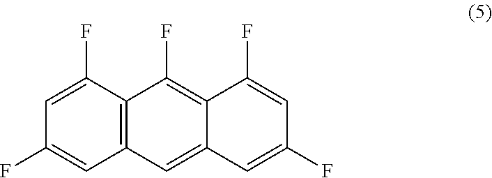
C1=C(F)C2=C(C=C1F)C=C1C(=C2F)C(F)=CC(F)=C1
